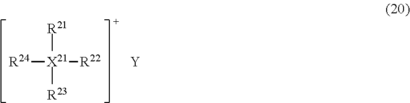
[R24][X21]([R22])([R21])[R23].[Y]
